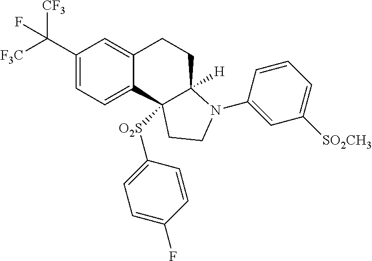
C1(C([F3C])([CF3])F)=CC=C2C(=C1)CCC1([H])N(C3=CC([SO2CH3])=CC=C3)CCC21[O2S]C1=CC=C(F)C=C1
